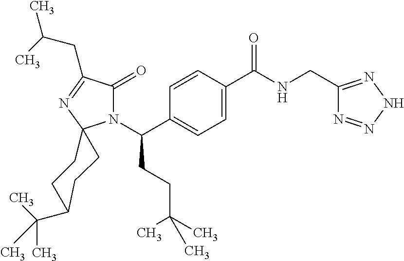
C1=C(C(=O)NCC2=NNN=N2)C=CC(C(N2C(=O)C(CC(C)C)=NC23CCC(C(C)(C)C)CC3)CCC(C)(C)C)=C1
